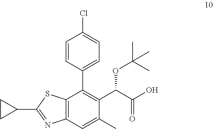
C12=C(C=C(C)C(C(C(O)=O)OC(C)(C)C)=C1C1=CC=C(Cl)C=C1)N=C(C1CC1)S2
